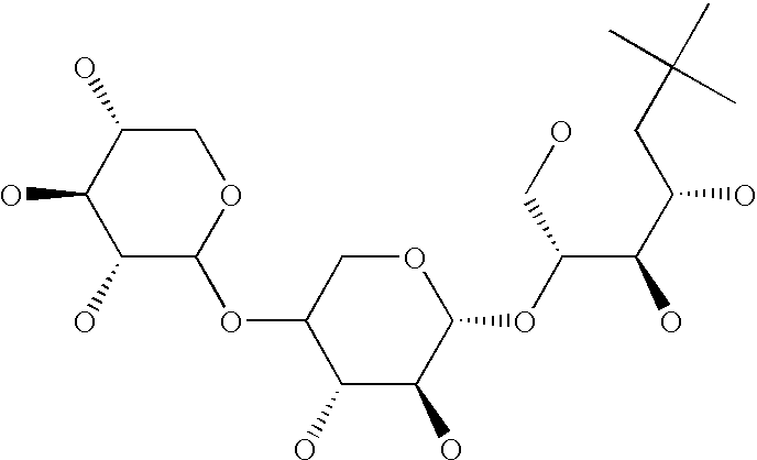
C1C(O)C(O)C(O)C(OC2C(O)C(O)C(OC(C(C(CC(C)(C)C)O)O)CO)OC2)O1
